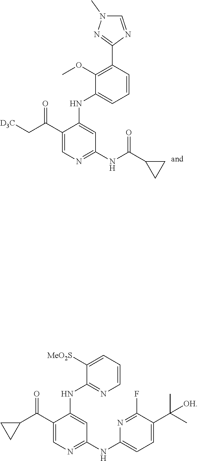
C1(C(C[D3C])=O)=CN=C(NC(C2CC2)=O)C=C1NC1=CC=CC(C2=NN(C)C=N2)=C1OC.C1(C(C2CC2)=O)=CN=C(NC2=CC=C(C([OH])(C)C)C(F)=N2)C=C1NC1=NC=CC=C1[MeO2S]
